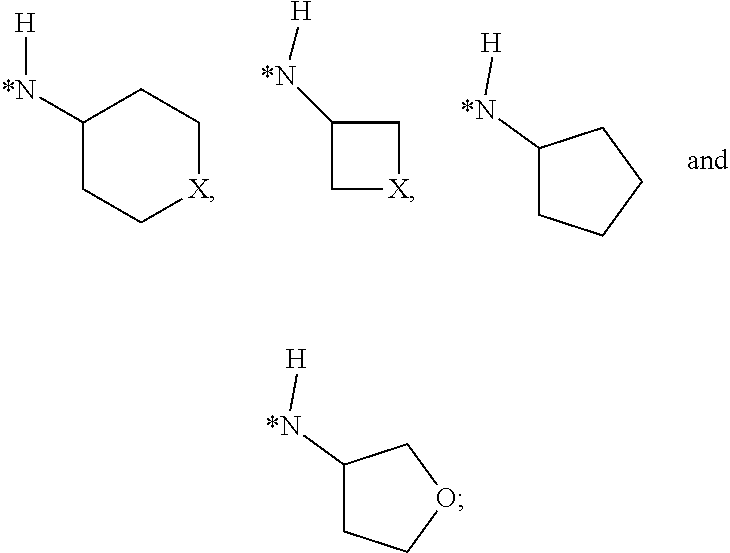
C1([*N][H])CC[X]CC1.C1([*N][H])C[X]C1.C1([*N][H])CCCC1.C1([*N][H])CCOC1
